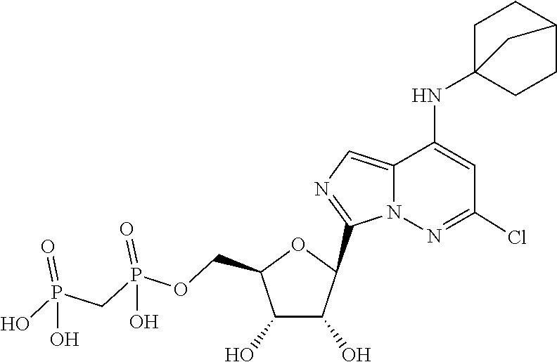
C1(C2C(O)C(O)C(COP(=O)(O)CP(=O)(O)O)O2)=NC=C2C(NC34CCC(CC3)C4)=CC(Cl)=NN12
